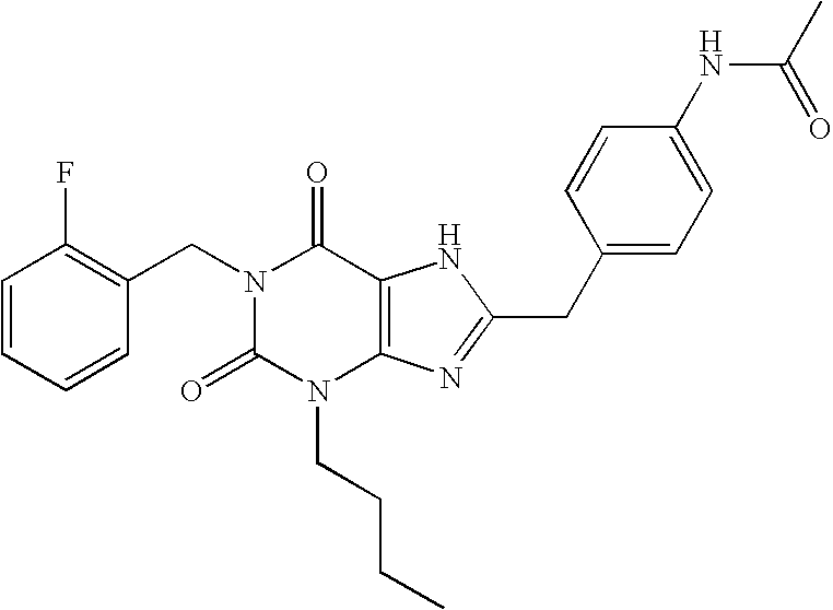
C1=CC=CC(CN2C(=O)N(CCCC)C3=C(C2=O)NC(CC2=CC=C(NC(C)=O)C=C2)=N3)=C1F
